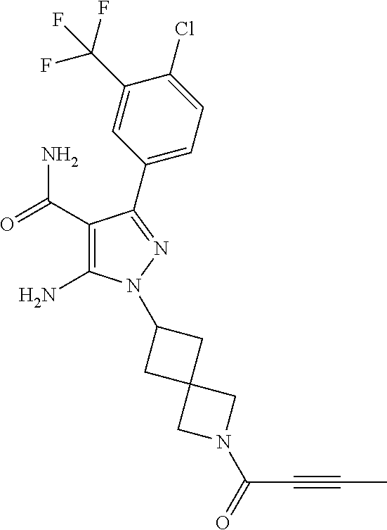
C1(C(=O)N)=C(N)N(C2CC3(C2)CN(C(=O)C#CC)C3)N=C1C1=CC=C(Cl)C(C(F)(F)F)=C1
